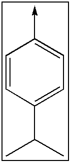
C1=CC(C(C)C)=CC=C1->C
